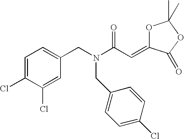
C1=C(Cl)C(Cl)=CC(CN(C(C=C2OC(C)(C)OC2=O)=O)CC2=CC=C(Cl)C=C2)=C1
